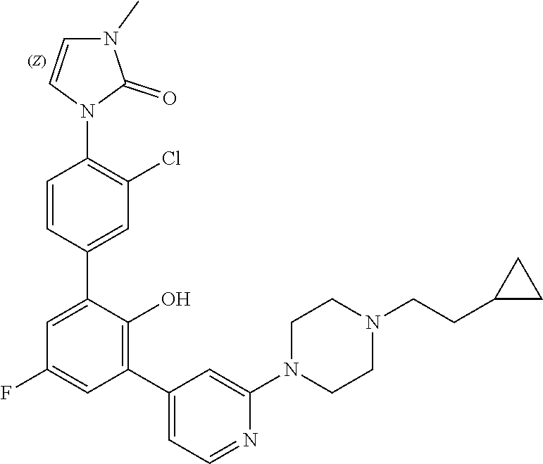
C1=CN(C2=C(Cl)C=C(C3=CC(F)=CC(C4=CC=NC(N5CCN(CCC6CC6)CC5)=C4)=C3O)C=C2)C(=O)N1C
